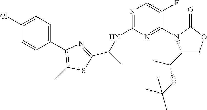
C1(N2C(C(C)OC(C)(C)C)COC2=O)=NC(NC(C)C2=NC(C3=CC=C(Cl)C=C3)=C(C)S2)=NC=C1F
